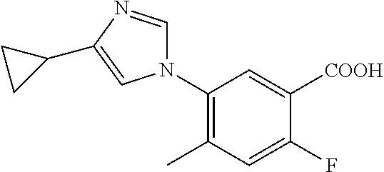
C1(N2C=NC(C3CC3)=C2)=C(C)C=C(F)C([COOH])=C1
